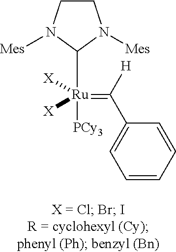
C1=CC=CC(C([H])=[Ru](C2N([Mes])CCN2[Mes])([PCy3])([X])[X])=C1
